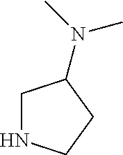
C1NCCC1N(C)C
